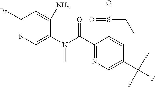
C1(C(N(C)C2=CN=C(Br)C=C2N)=O)=NC=C(C(F)(F)F)C=C1S(=O)(=O)CC
